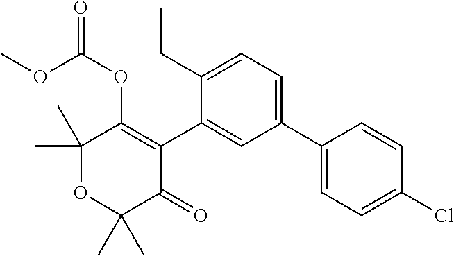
C1(CC)=CC=C(C2=CC=C(Cl)C=C2)C=C1C1=C(OC(=O)OC)C(C)(C)OC(C)(C)C1=O
